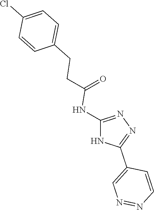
C1=C(CCC(=O)NC2=NN=C(C3=CN=NC=C3)N2)C=CC(Cl)=C1
